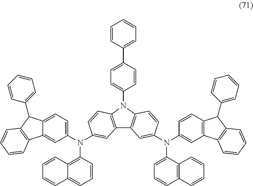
C12=C(N(C3=CC=C(C4=CC=CC=C4)C=C3)C3=C1C=C(N(C1=CC=CC4=C1C=CC=C4)C1=CC4=C(C(C5=CC=CC=C5)C5=C4C=CC=C5)C=C1)C=C3)C=CC(N(C1=C3C(=CC=C1)C=CC=C3)C1=CC=C3C(=C1)C1=C(C3C3=CC=CC=C3)C=CC=C1)=C2
